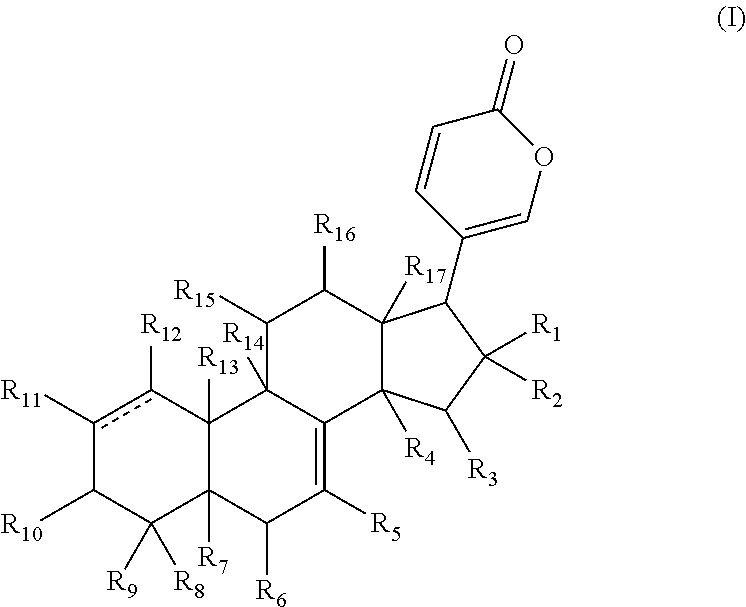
c1([R11])c([R12])C2([R13])C([R7])(C([R9])([R8])C1[R10])C([R6])C([R5])=C1C2([R14])C([R15])C([R16])C2([R17])C1([R4])C([R3])C([R1])([R2])C2C1=COC(=O)C=C1
